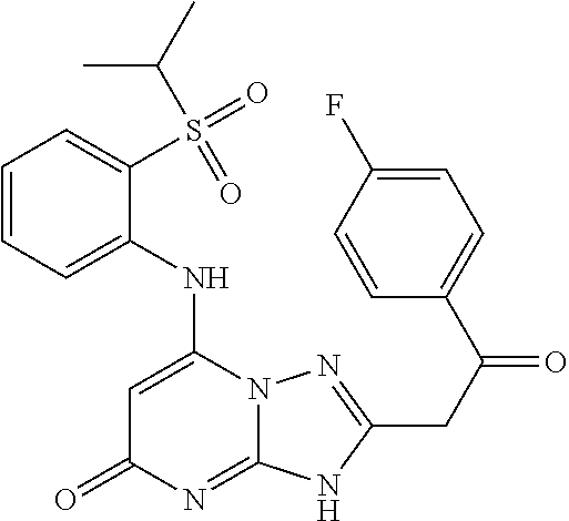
C1=CC=C(S(C(C)C)(=O)=O)C(NC2=CC(=O)N=C3N2N=C(CC(=O)C2=CC=C(F)C=C2)N3)=C1
